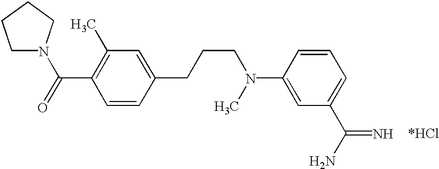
C1(C)=C(C(N2CCCC2)=O)C=CC(CCCN(C2=CC(C(N)=N)=CC=C2)C)=C1
